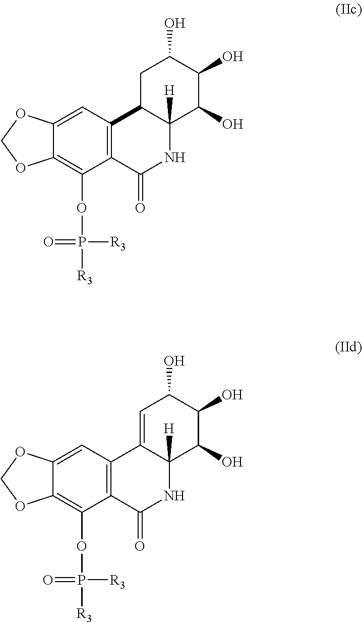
C12=CC3=C(C(OP([R3])([R3])=O)=C1OCO2)C(=O)NC1([H])C3CC(O)C(O)C1O.C12=CC3=C(C(OP([R3])([R3])=O)=C1OCO2)C(=O)NC1([H])C3=CC(O)C(O)C1O
